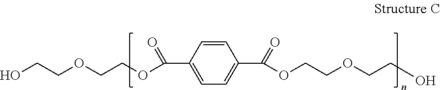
C1=CC(C(OCCOCCO)=O)=CC=C1C(OCCOCCO)=O
